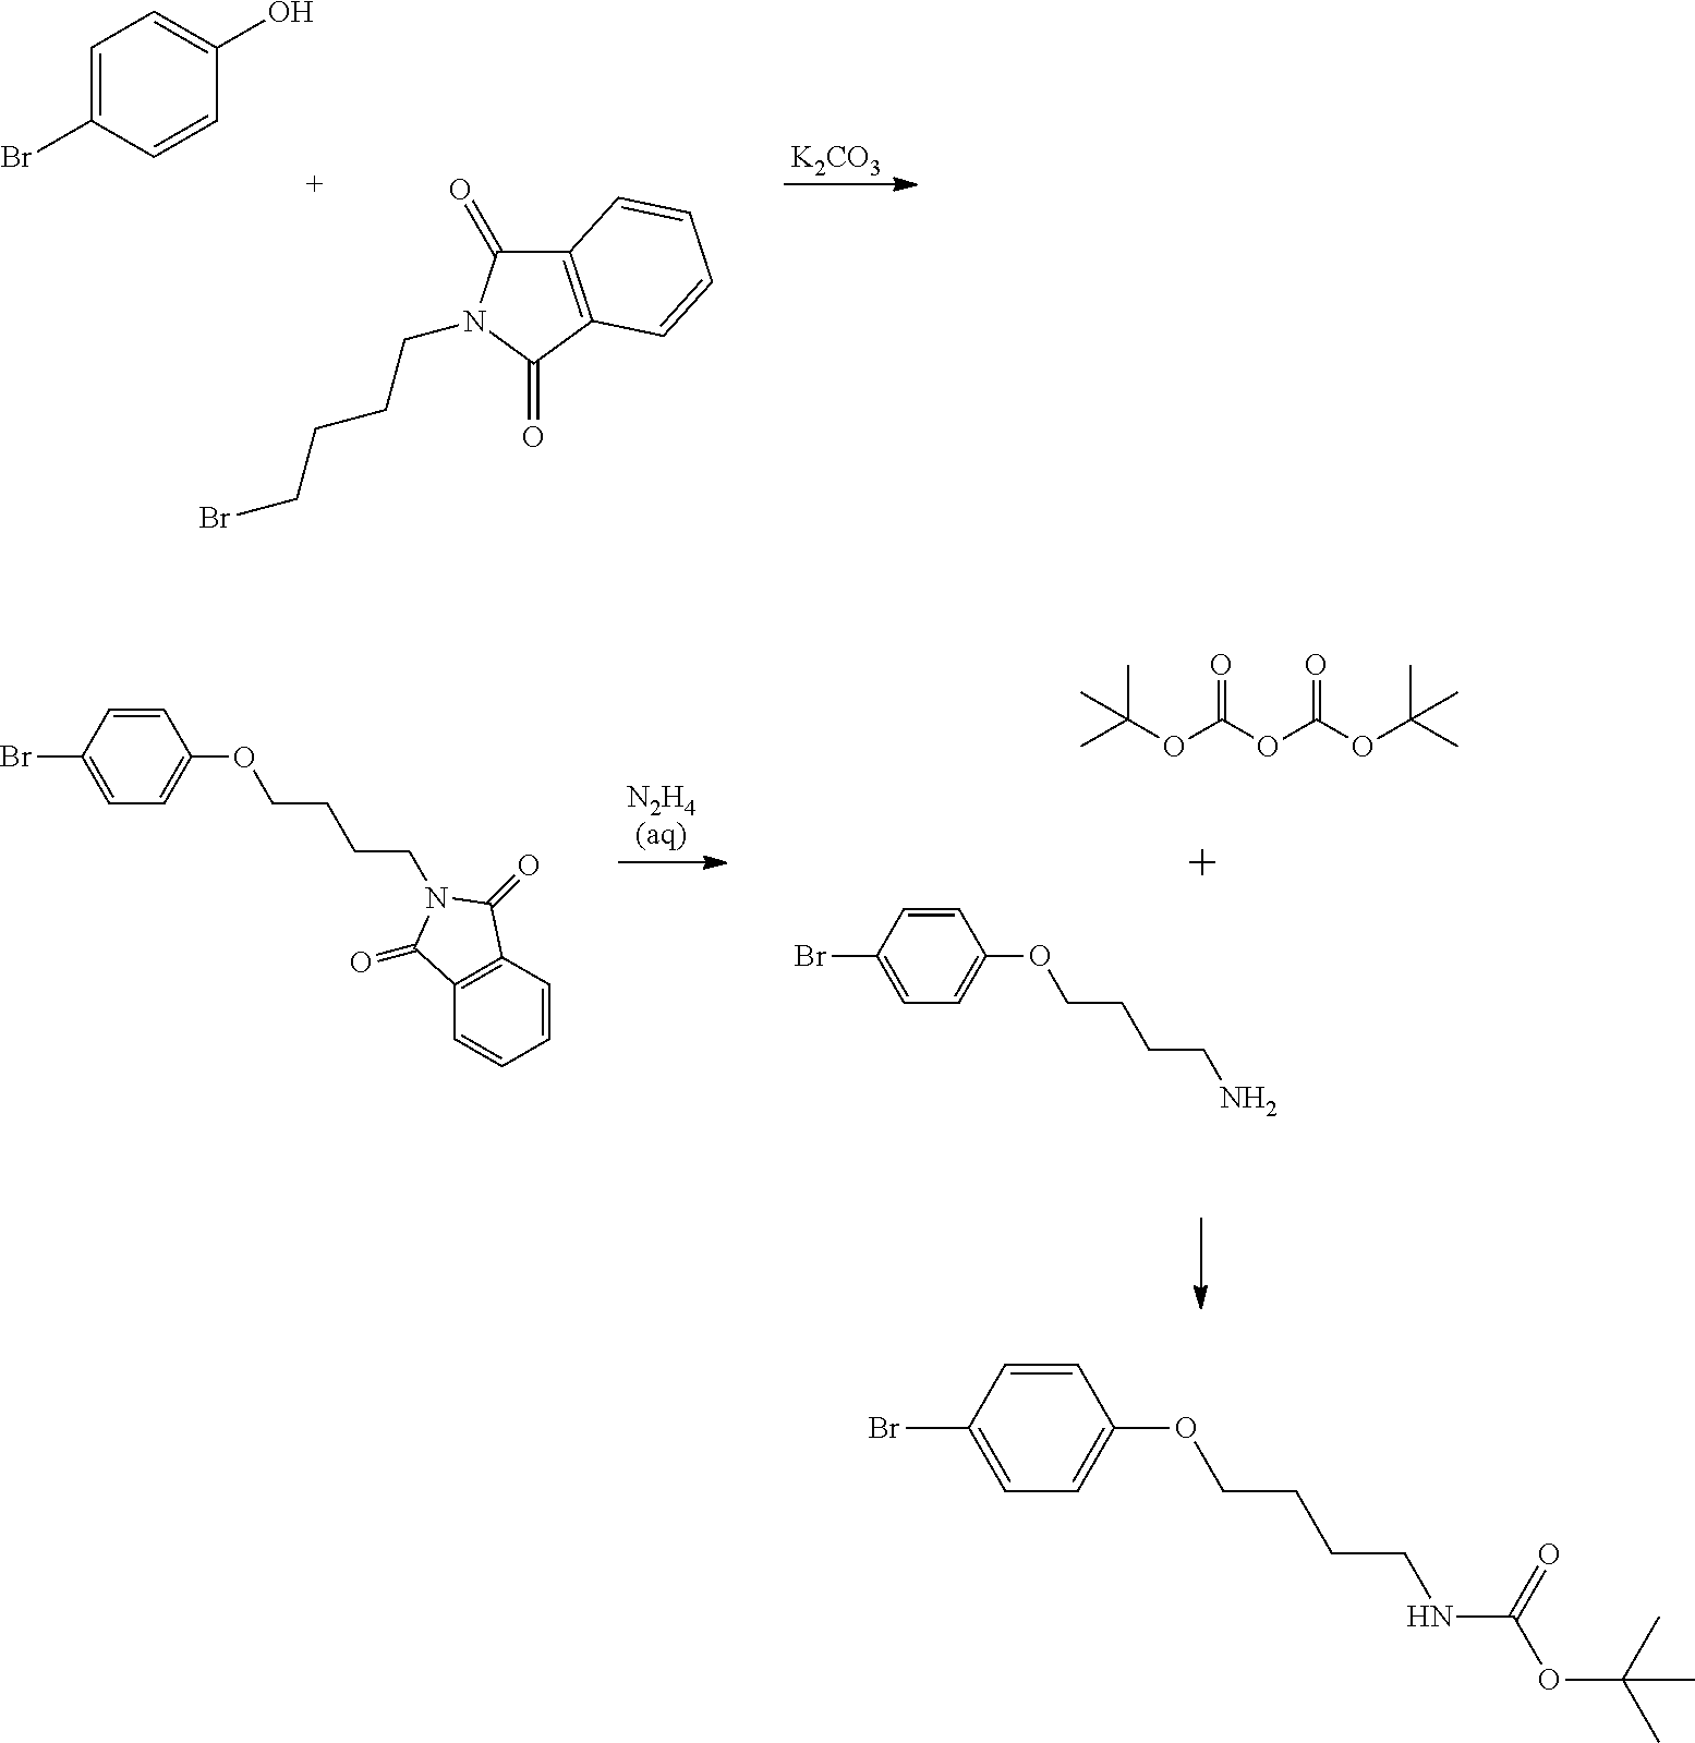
C1=C(Br)C=CC(O)=C1.C12=C(C(=O)N(CCCCBr)C1=O)C=CC=C2.[K2CO3].C1=CC(Br)=CC=C1OCCCCN1C(=O)C2=C(C=CC=C2)C1=O.[N2H4(aq)].C1=CC(Br)=CC=C1OCCCCN.CC(OC(OC(OC(C)(C)C)=O)=O)(C)C.C1=CC(Br)=CC=C1OCCCCNC(OC(C)(C)C)=O
